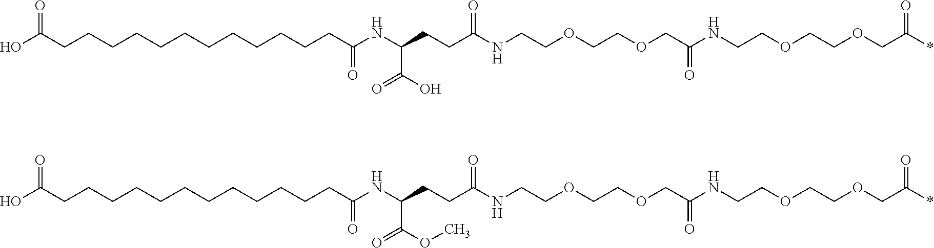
OC(CCCCCCCCCCCCC(NC(CCC(NCCOCCOCC(NCCOCCOCC(*)=O)=O)=O)C(OC)=O)=O)=O.OC(CCCCCCCCCCCCC(NC(CCC(NCCOCCOCC(NCCOCCOCC(*)=O)=O)=O)C(O)=O)=O)=O
